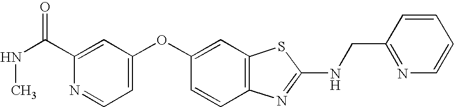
C1(C(NC)=O)=CC(OC2=CC3=C(C=C2)N=C(NCC2=NC=CC=C2)S3)=CC=N1
